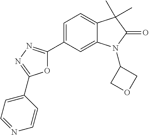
C12=CC(C3=NN=C(C4=CC=NC=C4)O3)=CC=C1C(C)(C)C(=O)N2C1COC1
